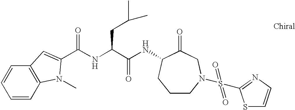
C1=CC2=C(C=C1)C=C(C(NC(C(NC1C(=O)CN(S(=O)(=O)C3=NC=CS3)CCC1)=O)CC(C)C)=O)N2C
